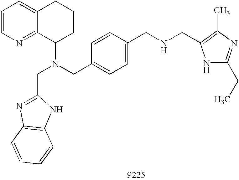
C1=CN=C2C(=C1)CCCC2N(CC1=CC=C(CNCC2=C(C)N=C(CC)N2)C=C1)CC1=NC2=C(N1)C=CC=C2
